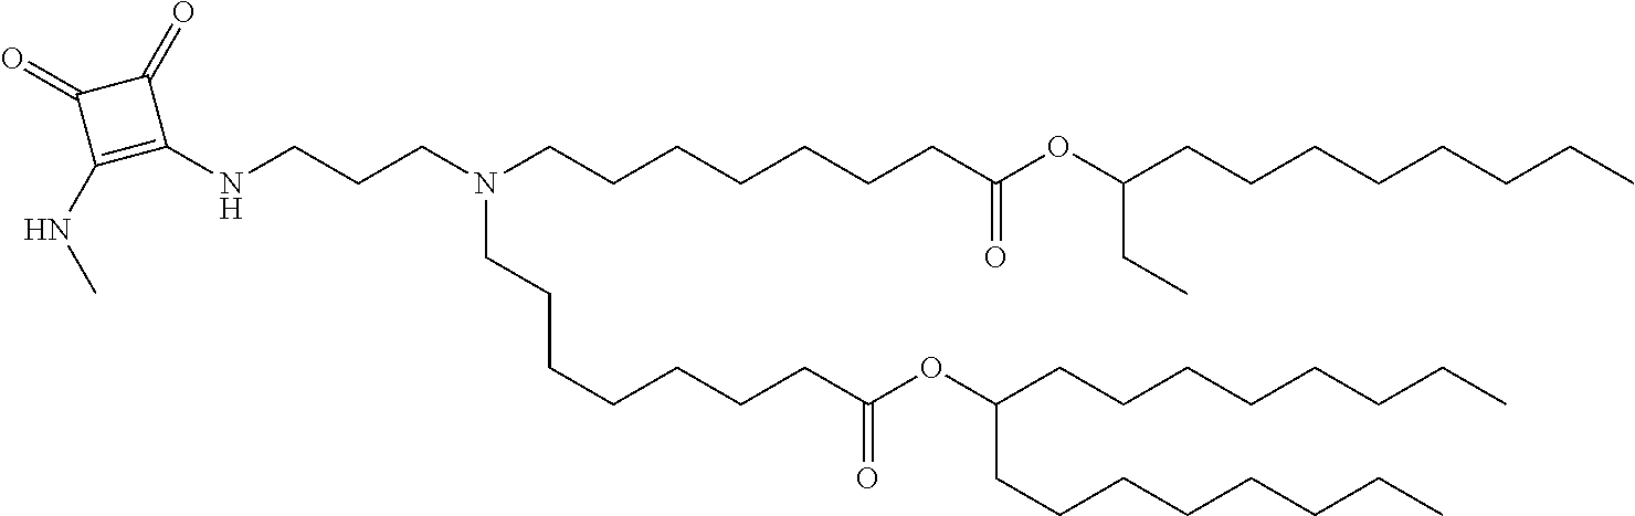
C1(NCCCN(CCCCCCCC(OC(CCCCCCCC)CC)=O)CCCCCCCC(OC(CCCCCCCC)CCCCCCCC)=O)=C(NC)C(=O)C1=O
